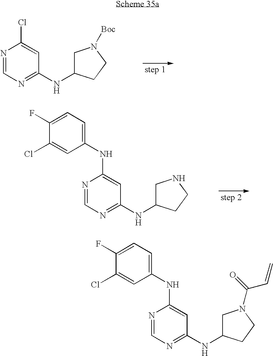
ClC1=CC(NC2CN([Boc])CC2)=NC=N1.N(C1=CC(NC2CNCC2)=NC=N1)C1=CC=C(F)C(Cl)=C1.N(C1=CC(NC2CN(C(=O)C=C)CC2)=NC=N1)C1=CC=C(F)C(Cl)=C1
